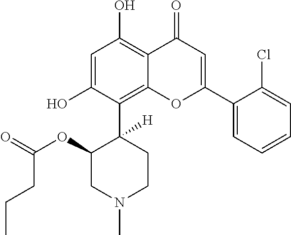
C1=C(O)C(C2([H])C(OC(CCC)=O)CN(C)CC2)=C2C(=C1O)C(=O)C=C(C1=CC=CC=C1Cl)O2
